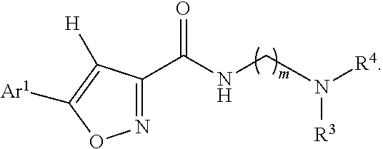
N1=C(C(=O)NCN([R3])[R4])C([H])=C([Ar1])O1
